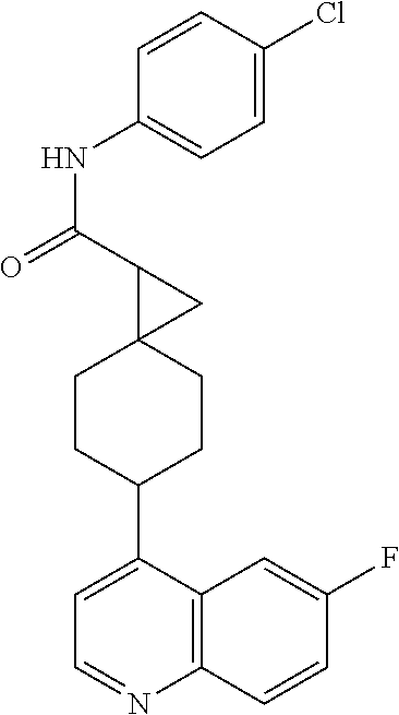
C1(NC(=O)C2C3(C2)CCC(C2=CC=NC4=C2C=C(F)C=C4)CC3)=CC=C(Cl)C=C1
